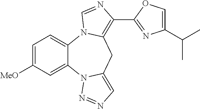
C1=C([MeO])C=C2C(=C1)N1C(=C(C3=NC(C(C)C)=CO3)N=C1)CC1=CN=NN21
